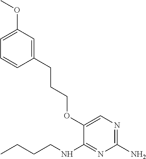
C1(CCCOC2=CN=C(N)N=C2NCCCC)=CC(OC)=CC=C1
